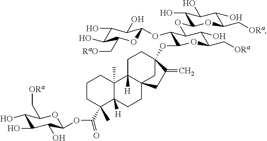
C1CC(C)(C(OC2C(O)C(O)C(O)C(C[ORa])O2)=O)C2([H])C(C)(C1)C1([H])C3(CC2)CC(OC2C(OC4OC(C[RaO])C(O)C(O)C4O)C(OC4C(O)C(O)C(O)C(C[ORa])O4)C(O)C(C[ORa])O2)(CC1)C(=C)C3
